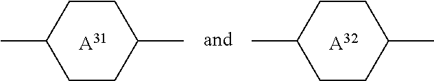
CC1CCC(C)CC1.[A31].CC1CCC(C)CC1.[A32]
